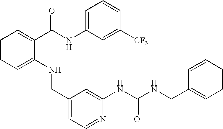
C1=C(NCC2=CC=NC(NC(NCC3=CC=CC=C3)=O)=C2)C(C(NC2=CC=CC([CF3])=C2)=O)=CC=C1
